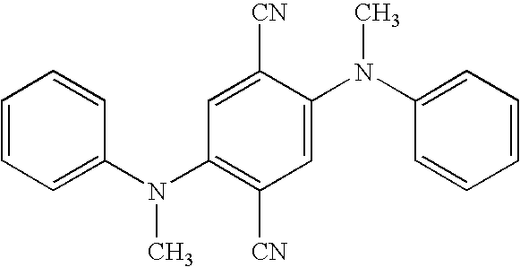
C1=CC=C(N(C2=C([CN])C=C(N(C3=CC=CC=C3)C)C([CN])=C2)C)C=C1
